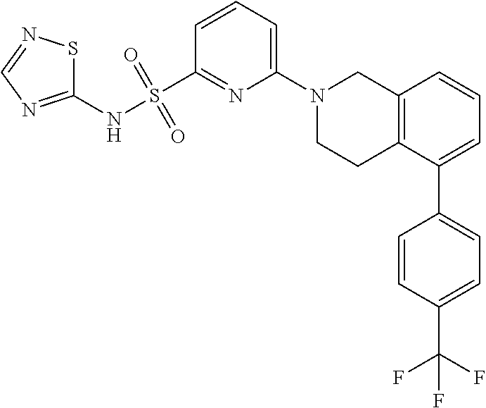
C1=CC=C(N2CCC3=C(C2)C=CC=C3C2=CC=C(C(F)(F)F)C=C2)N=C1S(NC1=NC=NS1)(=O)=O
